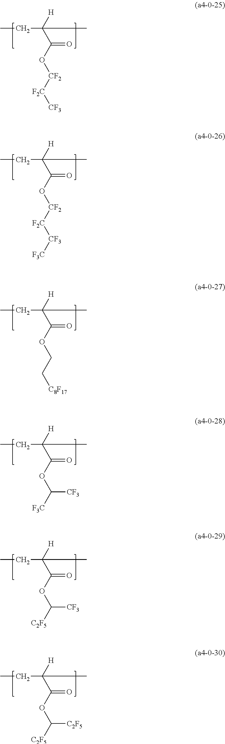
CCC(C(O[CF2][F2C][CF3][F3C])=O)([H])C.CCC(C(OCC[C8F17])=O)([H])C.CCC(C(O[CF2][F2C][CF3])=O)([H])C.CCC(C(OC([F3C])[CF3])=O)([H])C.CCC(C(OC([C2F5])[CF3])=O)([H])C.CCC(C(OC([C2F5])[C2F5])=O)([H])C
